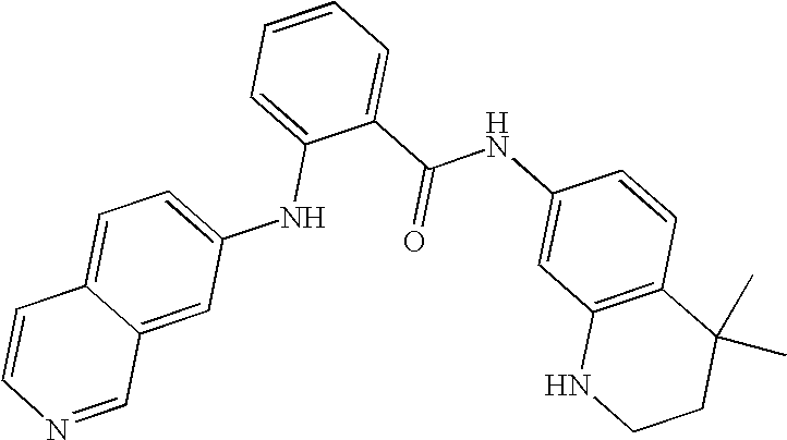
C1=CC=C(NC2=CC=C3C(=C2)C=NC=C3)C(C(=O)NC2=CC3=C(C=C2)C(C)(C)CCN3)=C1
